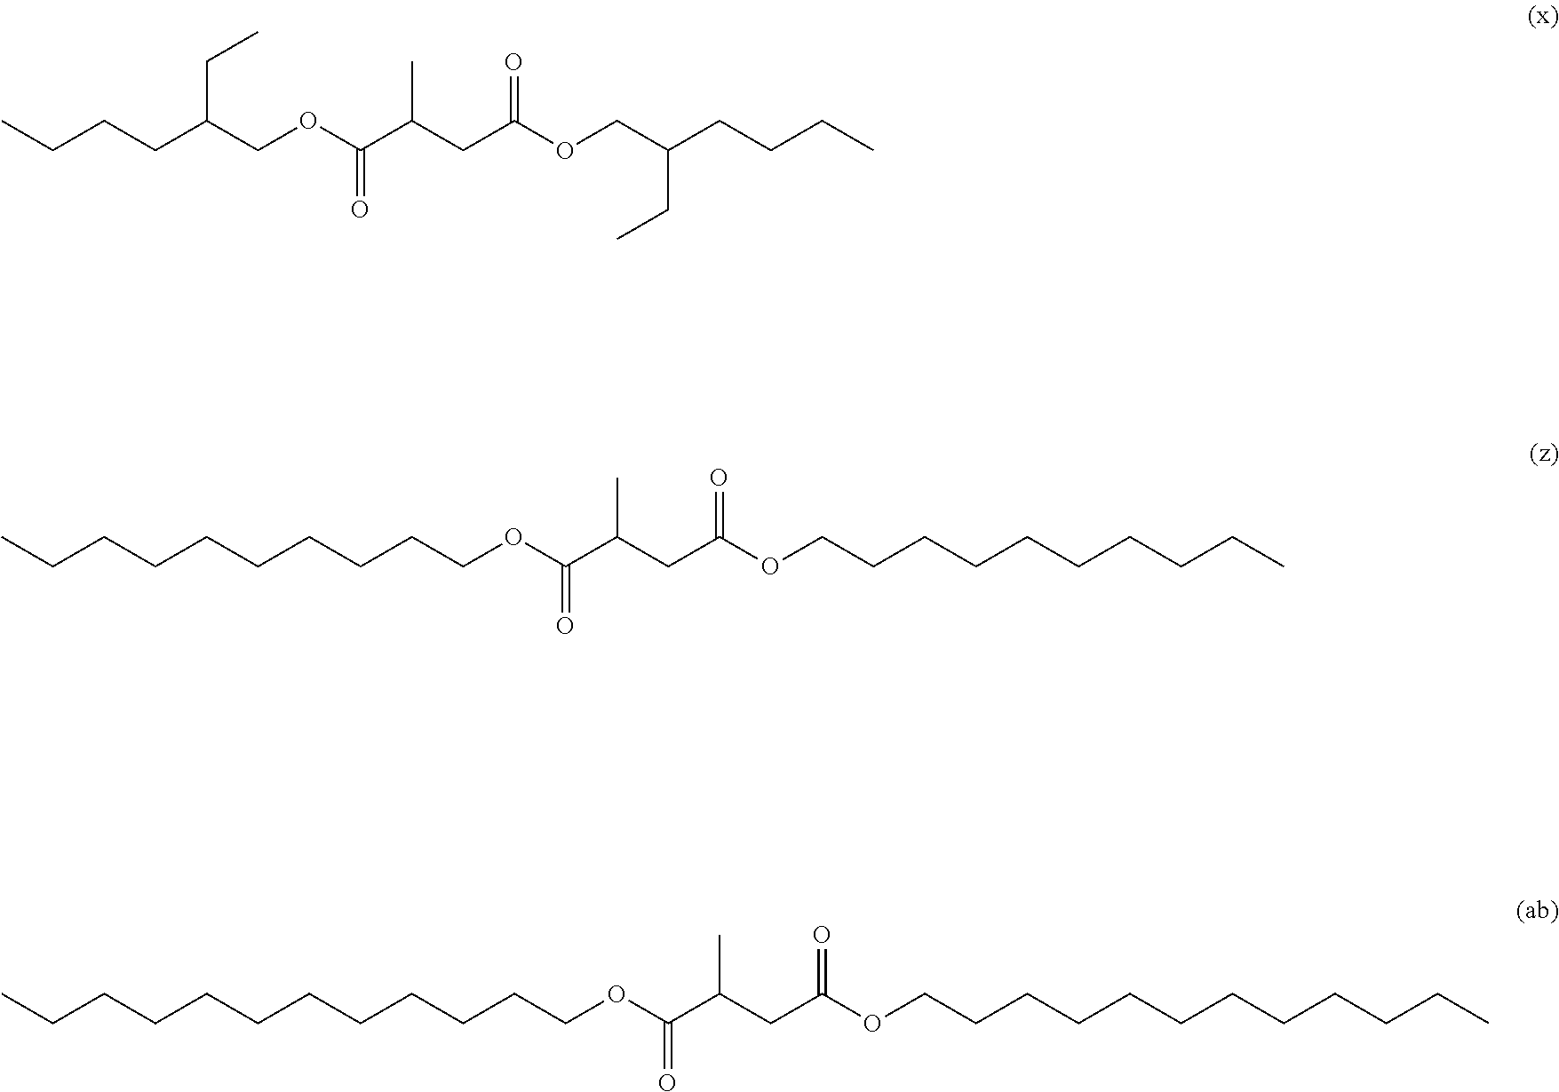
CCCCC(COC(CC(C(OCC(CCCC)CC)=O)C)=O)CC.CCCCCCCCCCOC(CC(C(OCCCCCCCCCC)=O)C)=O.C(CCCCCCCCCOC(CC(C(OCCCCCCCCCCCC)=O)C)=O)CC
